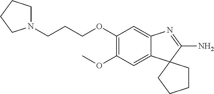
N1(CCCOC2=C(OC)C=C3C(=C2)N=C(N)C32CCCC2)CCCC1
